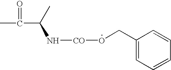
CC(C(N[CO]OCC1=CC=CC=C1)C)=O
